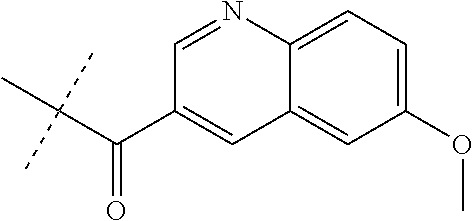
C1(C(C(C)(C)C)=O)=CC2=CC(OC)=CC=C2N=C1
